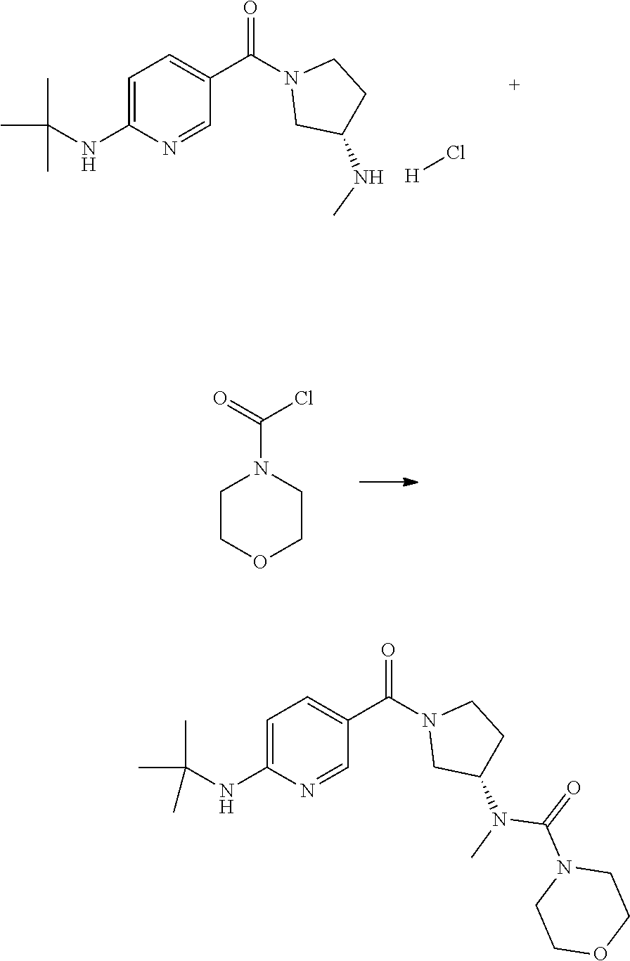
C1=C(NC(C)(C)C)N=CC(C(N2CC(NC)CC2)=O)=C1.[H]Cl.C1COCCN1C(=O)Cl.C1=C(NC(C)(C)C)N=CC(C(N2CC(N(C)C(=O)N3CCOCC3)CC2)=O)=C1
